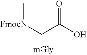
O=C(O)C[FmocN]C
